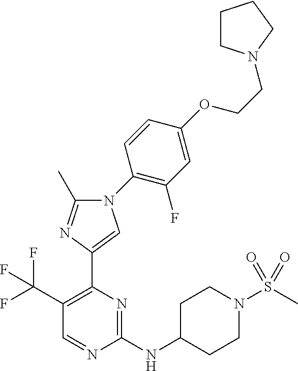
N1(C2=C(F)C=C(OCCN3CCCC3)C=C2)C(C)=NC(C2=C(C(F)(F)F)C=NC(NC3CCN(S(C)(=O)=O)CC3)=N2)=C1
